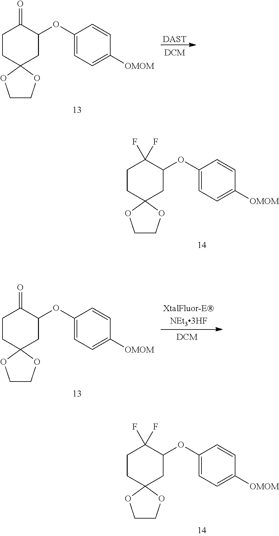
C1CC2(CC(OC3=CC=C([OMOM])C=C3)C1(F)F)OCCO2.C1CC2(CC(OC3=CC=C([OMOM])C=C3)C1(F)F)OCCO2.C1CC2(CC(OC3=CC=C([OMOM])C=C3)C1=O)OCCO2.[DAST].C1CC2(CC(OC3=CC=C([OMOM])C=C3)C1=O)OCCO2
